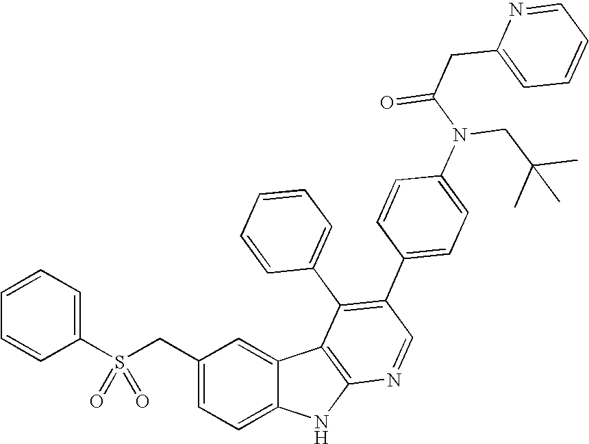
C(C1=CC=C2C(=C1)C1=C(N2)N=CC(C2=CC=C(N(CC(C)(C)C)C(CC3=CC=CC=N3)=O)C=C2)=C1C1=CC=CC=C1)S(C1=CC=CC=C1)(=O)=O
